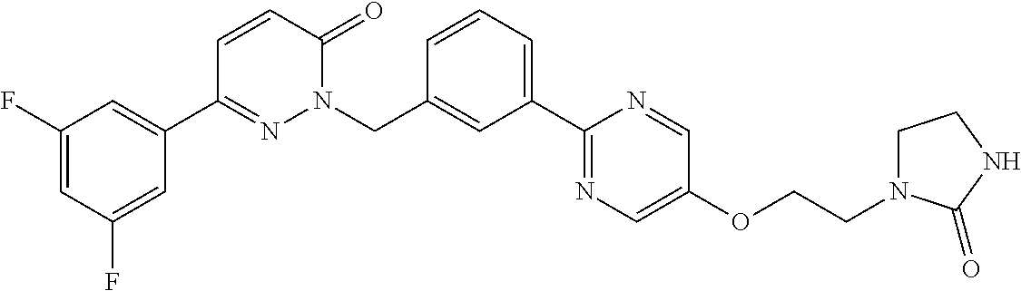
C1(F)=CC(C2=NN(CC3=CC(C4=NC=C(OCCN5CCNC5=O)C=N4)=CC=C3)C(=O)C=C2)=CC(F)=C1
